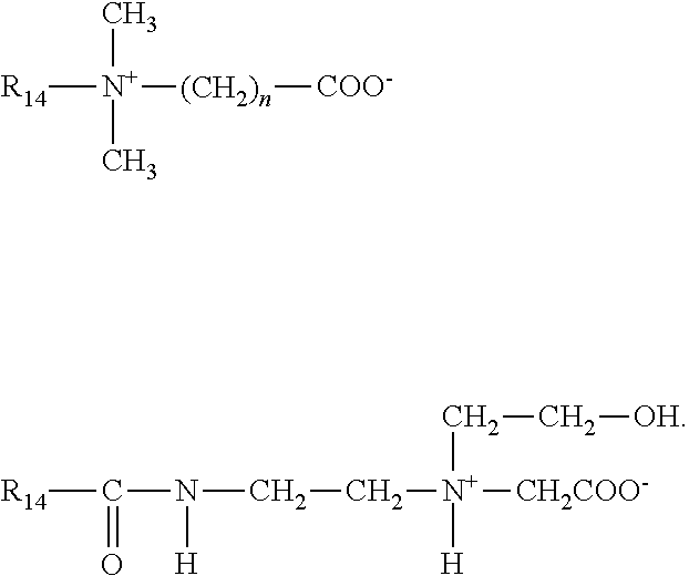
[R14][N+](C)(C)[(CH2)n][COO-].[R14]C(N([H])CC[N+]([H])(CC[OH])[CH2COO-])=O
